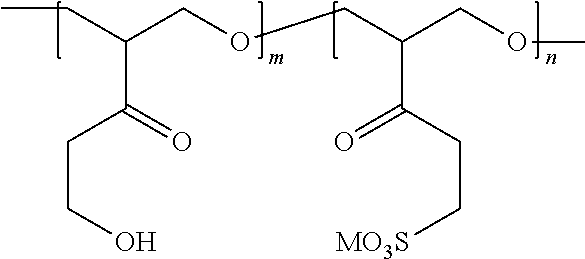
CCC(COCC(C(=O)CC[MO3S])COC)C(CCO)=O
